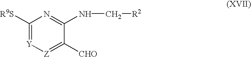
C1([R9S])=[Y][Z]=C([CHO])C(NC[R2])=N1
